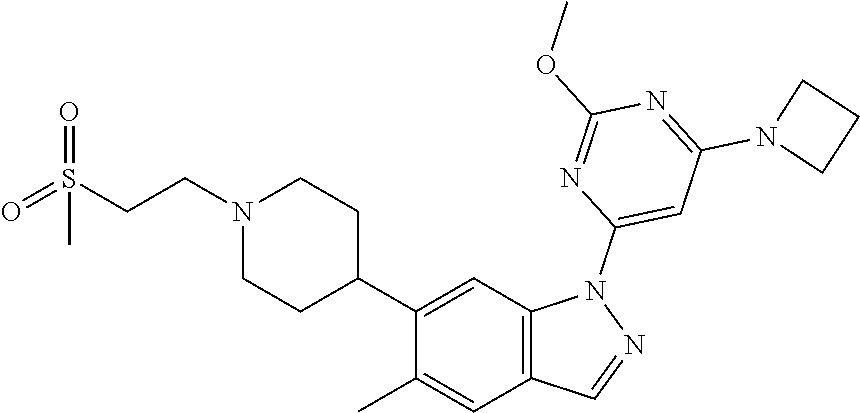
N1(CCS(=O)(=O)C)CCC(C2=CC3=C(C=C2C)C=NN3C2=CC(N3CCC3)=NC(OC)=N2)CC1
